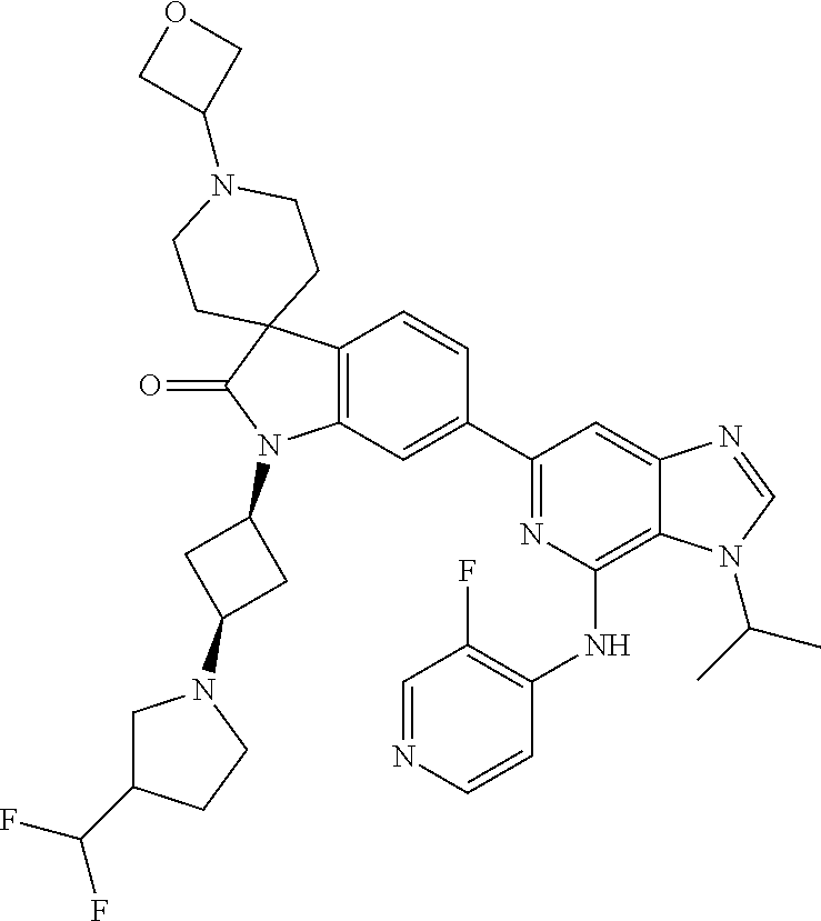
C12=C(C=C(C3=NC(NC4=C(F)C=NC=C4)=C4C(=C3)N=CN4C(C)C)C=C1)N(C1CC(N3CC(C(F)F)CC3)C1)C(=O)C21CCN(C2COC2)CC1
